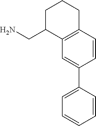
C1C(CN)C2=C(CC1)C=CC(C1=CC=CC=C1)=C2
